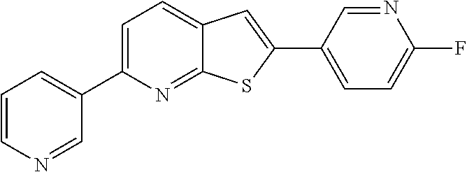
C1=CN=CC(C2=CC=C3C(=N2)SC(C2=CC=C(F)N=C2)=C3)=C1
